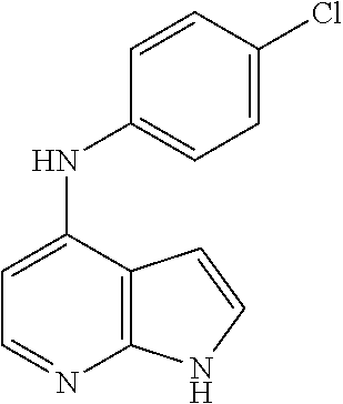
C12=C(C(NC3=CC=C(Cl)C=C3)=CC=N1)C=CN2
